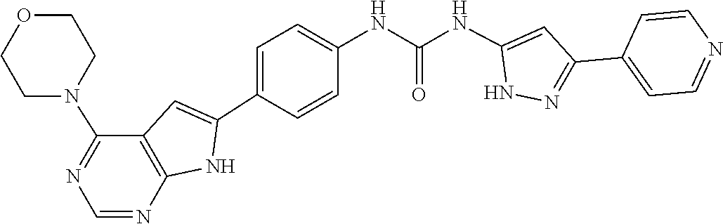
C1=C(C2=NNC(NC(NC3=CC=C(C4=CC5=C(N4)N=CN=C5N4CCOCC4)C=C3)=O)=C2)C=CN=C1
